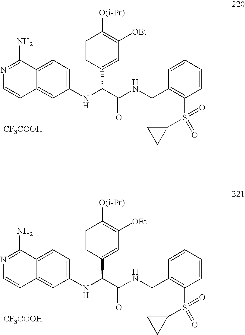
C1(NC(C(NCC2=C(S(=O)(C3CC3)=O)C=CC=C2)=O)C2=CC([OEt])=C([O(i-Pr)])C=C2)=CC=C2C(=C1)C=CN=C2N.[CF3COOH].C1(NC(C(NCC2=C(S(=O)(C3CC3)=O)C=CC=C2)=O)C2=CC([OEt])=C([O(i-Pr)])C=C2)=CC=C2C(=C1)C=CN=C2N.[CF3COOH]
